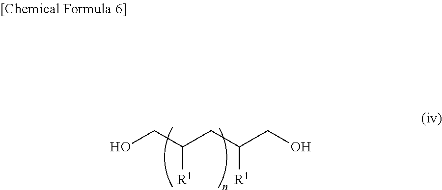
OCC(CC(CO)[R1])[R1]
